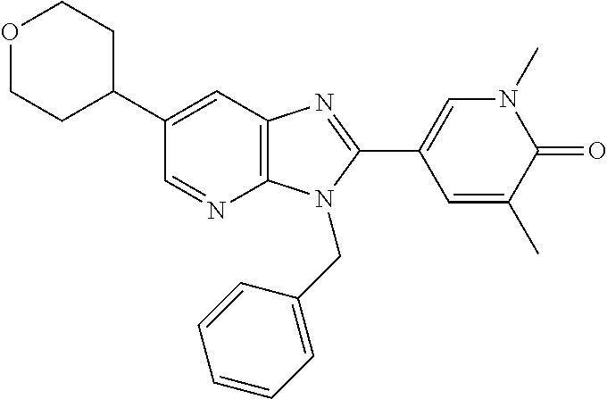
C12=C(C=C(C3CCOCC3)C=N1)N=C(C1=CN(C)C(=O)C(C)=C1)N2CC1=CC=CC=C1
